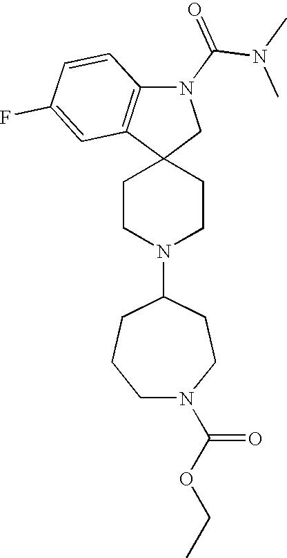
C1CN(C2CCCN(C(OCC)=O)CC2)CCC12CN(C(N(C)C)=O)C1=C2C=C(F)C=C1
